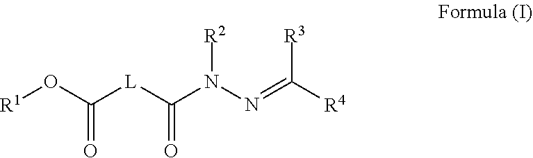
[R1]OC([L]C(N(N=C([R4])[R3])[R2])=O)=O
